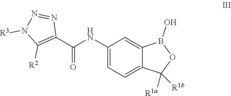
C(=O)(C1=C([R2])N([R3])N=N1)NC1=CC=C2C(=C1)B(O)OC2([R1a])[R1b]
